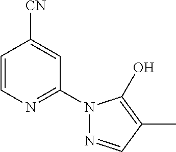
C1=CN=C(N2N=CC(C)=C2O)C=C1[CN]
